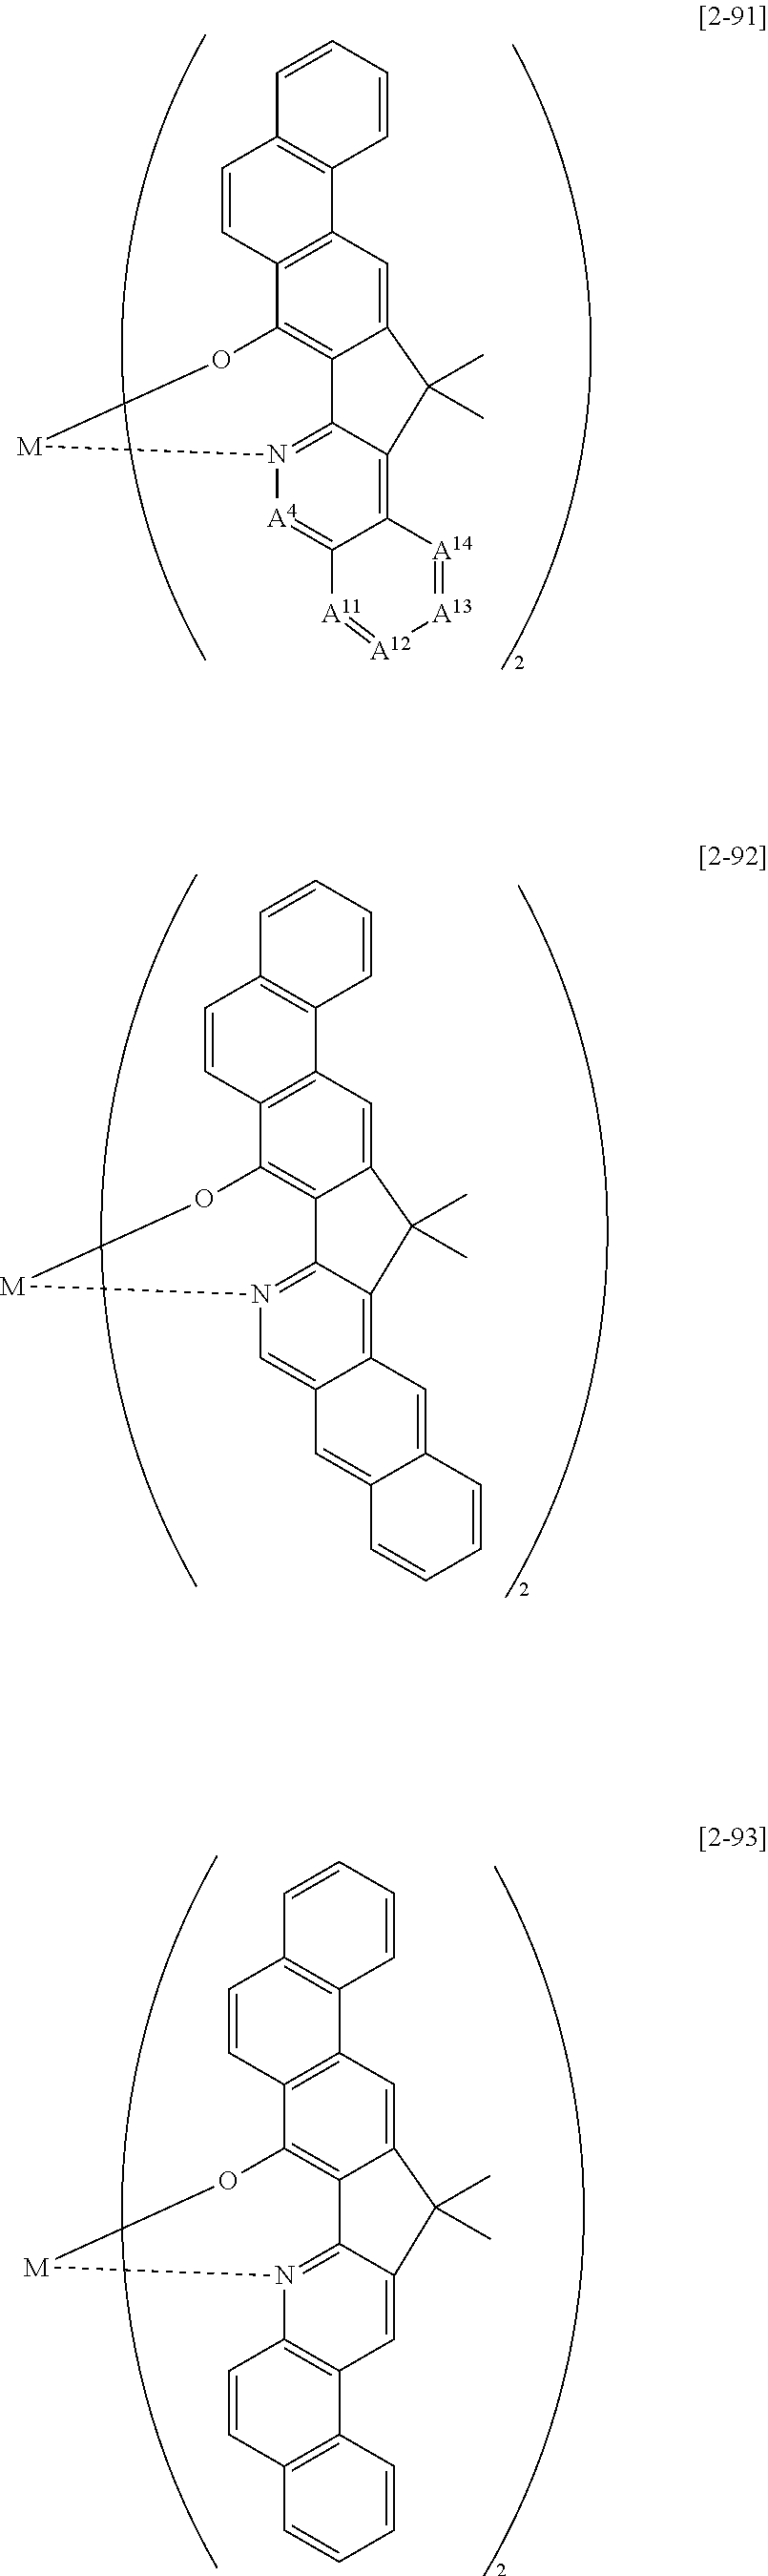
C12=CC3=C(C4=C1C1=N([A4]=C5C(=C1C2(C)C)[A14]=[A13][A12]=[A11]5)[M]O4)C=CC1=C3C=CC=C1.C12=CC3=C(C4=C1C1=N(C=C5C(=C1C2(C)C)C=C1C(=C5)C=CC=C1)[M]O4)C=CC1=C3C=CC=C1.C12=CC3=C(C4=C1C1=N(C5=C(C=C1C2(C)C)C1=C(C=C5)C=CC=C1)[M]O4)C=CC1=C3C=CC=C1
